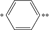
C1=CC=CC=C1
